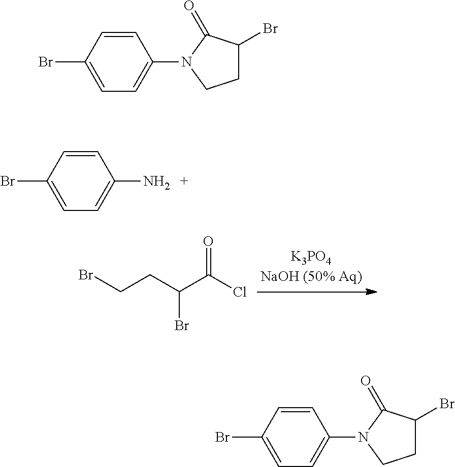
O=C(Cl)C(CCBr)Br.C1=CC(Br)=CC=C1N1CCC(Br)C1=O.C1=CC(Br)=CC=C1N.C1=CC(Br)=CC=C1N1CCC(Br)C1=O
